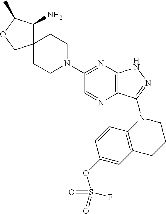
C1(N2CCC3(CC2)C(N)C(C)OC3)=NC2=C(N=C1)C(N1C3=C(CCC1)C=C(OS(=O)(=O)F)C=C3)=NN2
